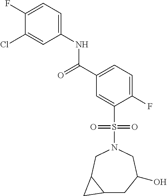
C1(F)=CC=C(NC(C2=CC=C(F)C(S(N3CC4C(CC(O)C3)C4)(=O)=O)=C2)=O)C=C1Cl
